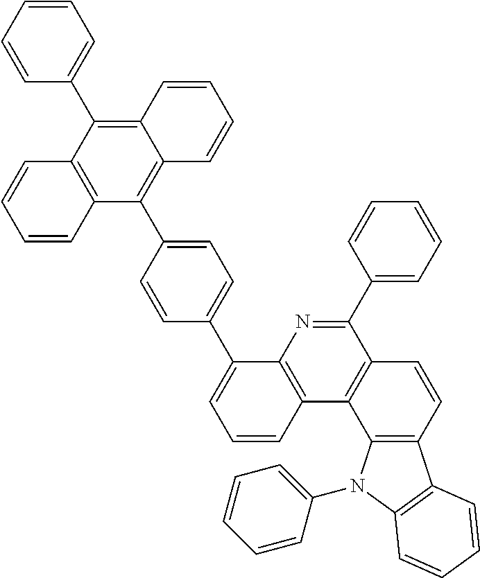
C1(C2=CC=C(C3=CC=CC4=C3N=C(C3=CC=CC=C3)C3=C4C4=C(C=C3)C3=C(N4C4=CC=CC=C4)C=CC=C3)C=C2)=C2C(=C(C3=CC=CC=C3)C3=C1C=CC=C3)C=CC=C2
